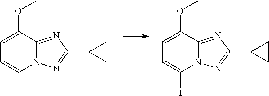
C1=C(OC)C2=NC(C3CC3)=NN2C=C1.C1=C(OC)C2=NC(C3CC3)=NN2C(I)=C1
